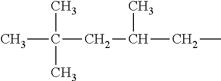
CC(CC(CC)C)(C)C
